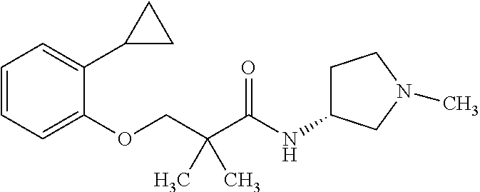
C1=CC=C(OCC(C(NC2CCN(C)C2)=O)(C)C)C(C2CC2)=C1
